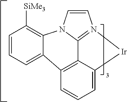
C1=CC=C2C3=C4C5=N(C=CN5C2=C1[SiMe3])[Ir]C4=CC=C3
